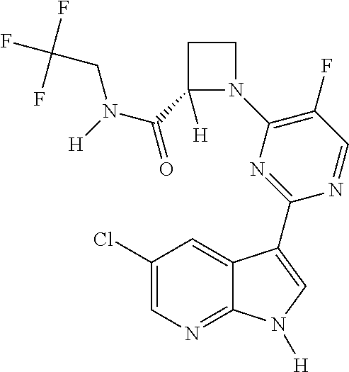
C1(F)=C(N2CCC2(C(N(CC(F)(F)F)[H])=O)[H])N=C(C2=CN([H])C3=NC=C(Cl)C=C32)N=C1
